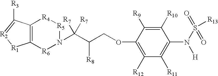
C12=C(C([R3])=[R2][R1]1)[R4][R5]N(C(C(COC1=C([R12])C([R11])=C(N(S(=O)(=O)[R13])[H])C([R10])=C1[R9])[R8])([R7])[R7])[R6]2
